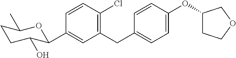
C1(CC2=CC=C(OC3CCOC3)C=C2)=C(Cl)C=CC(C2C(O)CCC(C)O2)=C1
